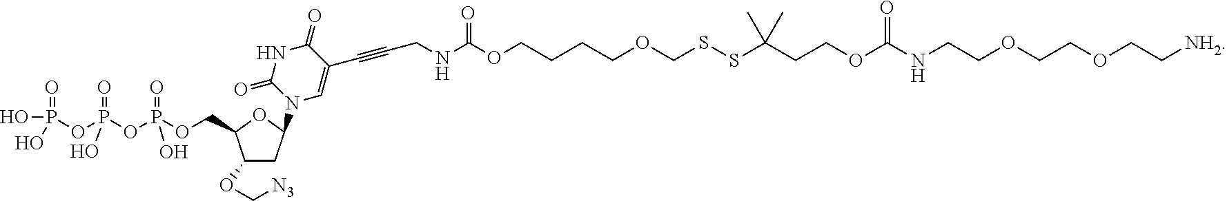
C(COCCNC(OCCC(SSCOCCCCOC(NCC#CC1=CN(C2CC(OC[N3])C(COP(OP(OP(O)(=O)O)(=O)O)(=O)O)O2)C(=O)NC1=O)=O)(C)C)=O)OCC[NH2]
